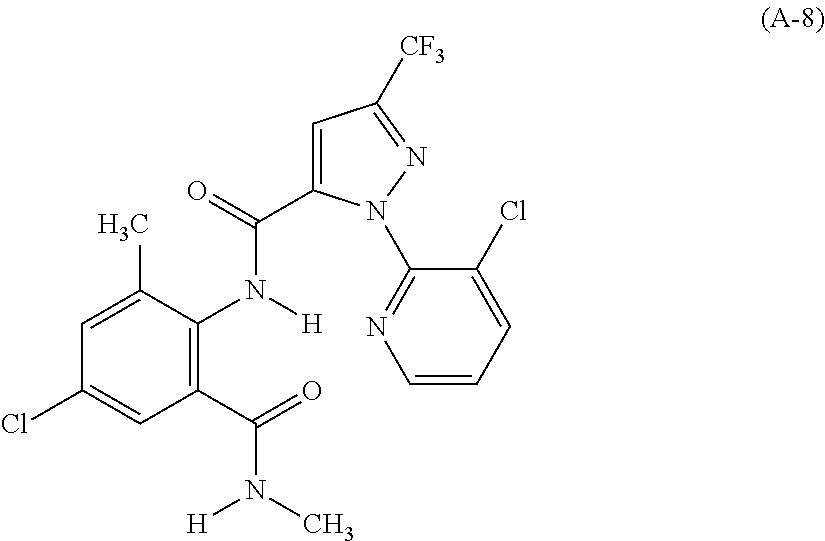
C1(C(=O)N(C)[H])=C(N(C(=O)C2=CC([CF3])=NN2C2=NC=CC=C2Cl)[H])C(C)=CC(Cl)=C1
